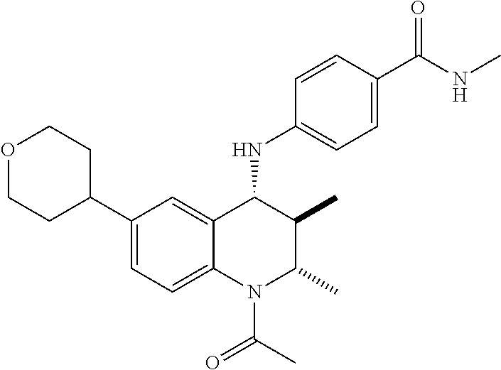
C1(C2CCOCC2)=CC=C2C(=C1)C(NC1=CC=C(C(NC)=O)C=C1)C(C)C(C)N2C(C)=O
